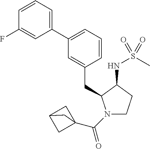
C1=CC=C(C2=CC=CC(CC3N(C(C45CC(C4)C5)=O)CCC3NS(C)(=O)=O)=C2)C=C1F
